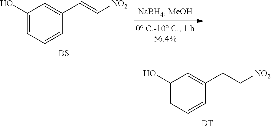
C1(O)=CC=CC(C=C[NO2])=C1.[BS].C1(O)=CC=CC(CC[NO2])=C1.[BT]
